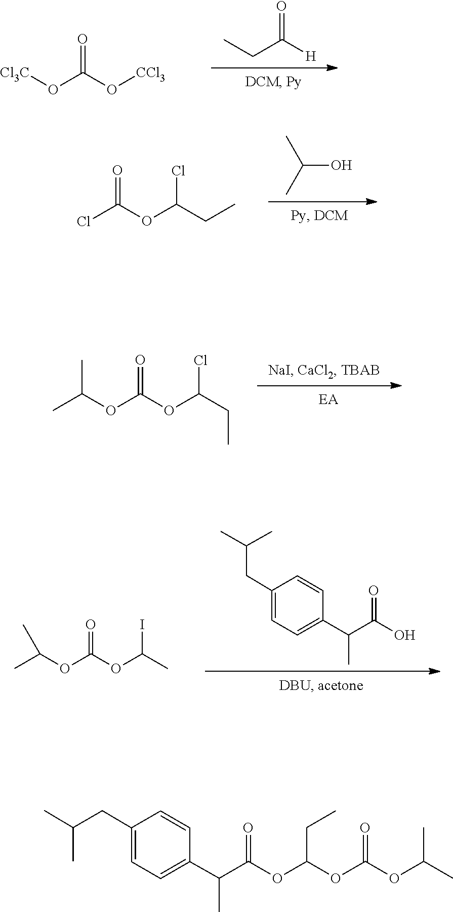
[Cl3C]OC(O[CCl3])=O.C(C([H])=O)C.O(C(OC(CC)Cl)=O)C(C)C.O(C(OC(C)I)=O)C(C)C.C1(C(C(O)=O)C)=CC=C(CC(C)C)C=C1.ClC(OC(CC)Cl)=O.CC(C)O.C1=CC(CC(C)C)=CC=C1C(C)C(=O)OC(CC)OC(=O)OC(C)C
